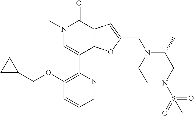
C1(OCC2CC2)=C(C2=CN(C)C(=O)C3=C2OC(CN2CCN(S(=O)(=O)C)CC2C)=C3)N=CC=C1
